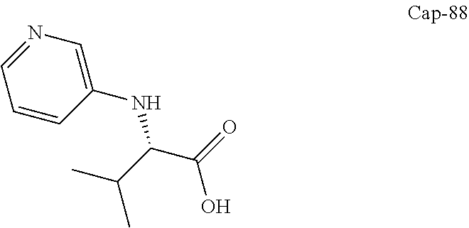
N1=CC=CC(NC(C(=O)O)C(C)C)=C1
